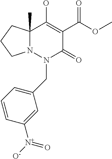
C12(C)N(N(CC3=CC=CC([N+]([O-])=O)=C3)C(=O)C(C(OC)=O)=C1O)CCC2
